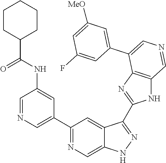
C1(C2=CN=CC(NC(C3CCCCC3)=O)=C2)=NC=C2C(=C1)C(C1=NC3=C(N1)C=NC=C3C1=CC([MeO])=CC(F)=C1)=NN2
